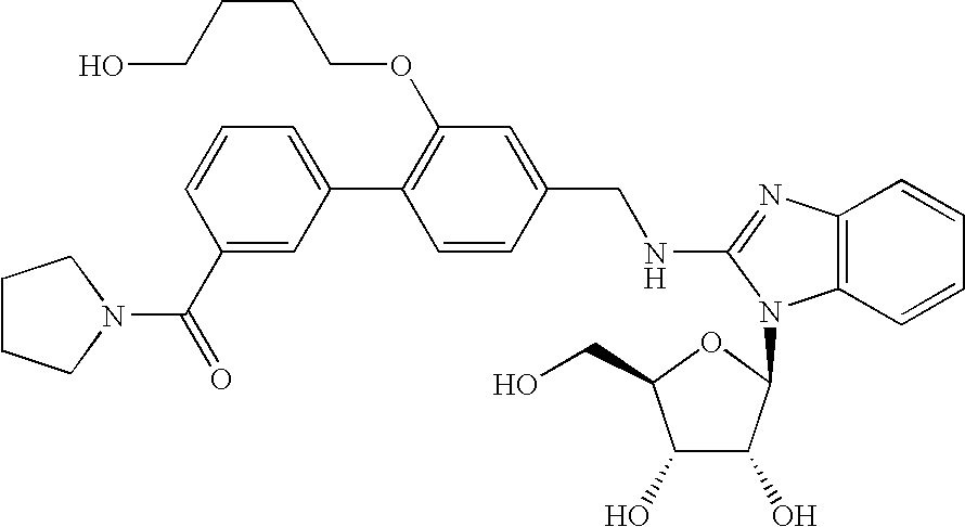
C1(C2=CC=CC(C(=O)N3CCCC3)=C2)=C(OCCCCO)C=C(CNC2=NC3=C(C=CC=C3)N2C2C(O)C(O)C(CO)O2)C=C1
